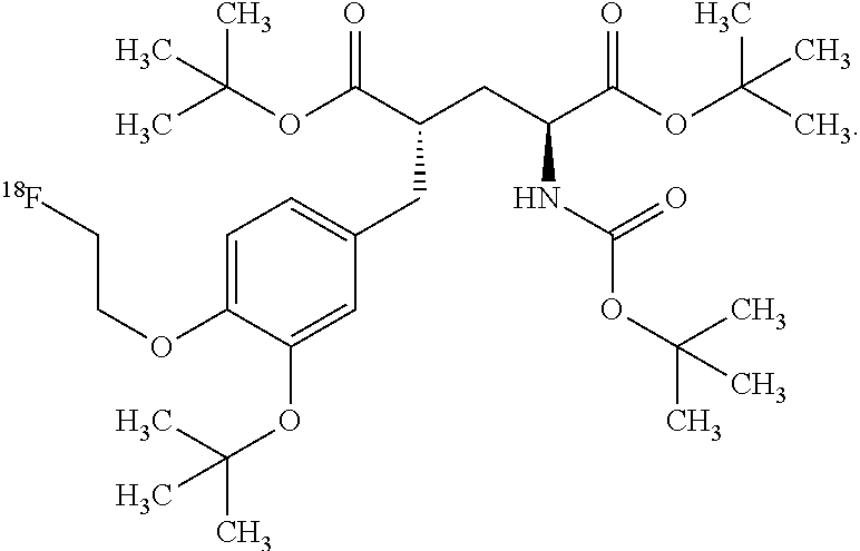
C1=C(OCC[18F])C(OC(C)(C)C)=CC(CC(C(OC(C)(C)C)=O)CC(C(OC(C)(C)C)=O)NC(OC(C)(C)C)=O)=C1
